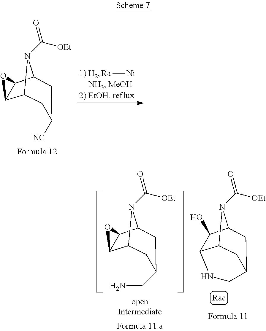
[Ra][Ni].C12C3C(C(N1C([OEt])=O)CC([NC])C2)O3.C12C3C(C(N1C([OEt])=O)CC(CN)C2)O3.C12C3C(O)C(N1C([OEt])=O)CC(C2)CN3
